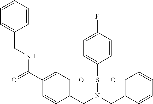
C1=CC=CC=C1CNC(C1=CC=C(CN(CC2=CC=CC=C2)S(C2=CC=C(F)C=C2)(=O)=O)C=C1)=O
